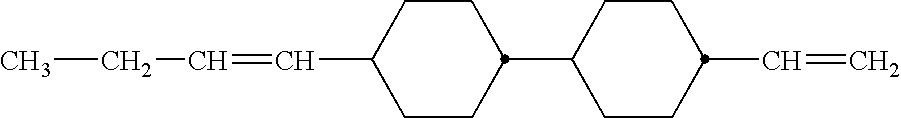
CCC=CC1CCC(C2CCC(C=C)CC2)CC1
